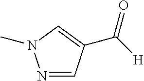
C([H])(=O)C1=CN(C)N=C1
